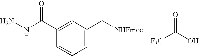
C1=C(C[NHFmoc])C=C(C(NN)=O)C=C1.O=C(O)[F3C]
